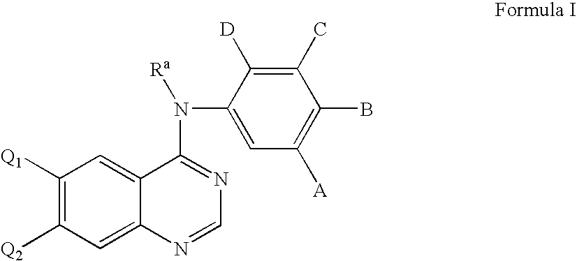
C1([Q1])=C([Q2])C=C2C(=C1)C(N(C1=CC([A])=C(B)C(C)=C1[D])[Ra])=NC=N2
